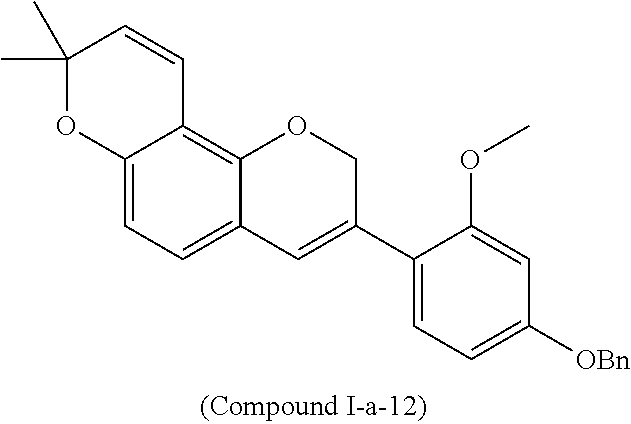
C12=CC=C3C(=C1C=CC(C)(C)O2)OCC(C1=CC=C([OBn])C=C1OC)=C3
